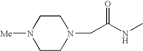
N1(CC(NC)=O)CCN([Me])CC1
